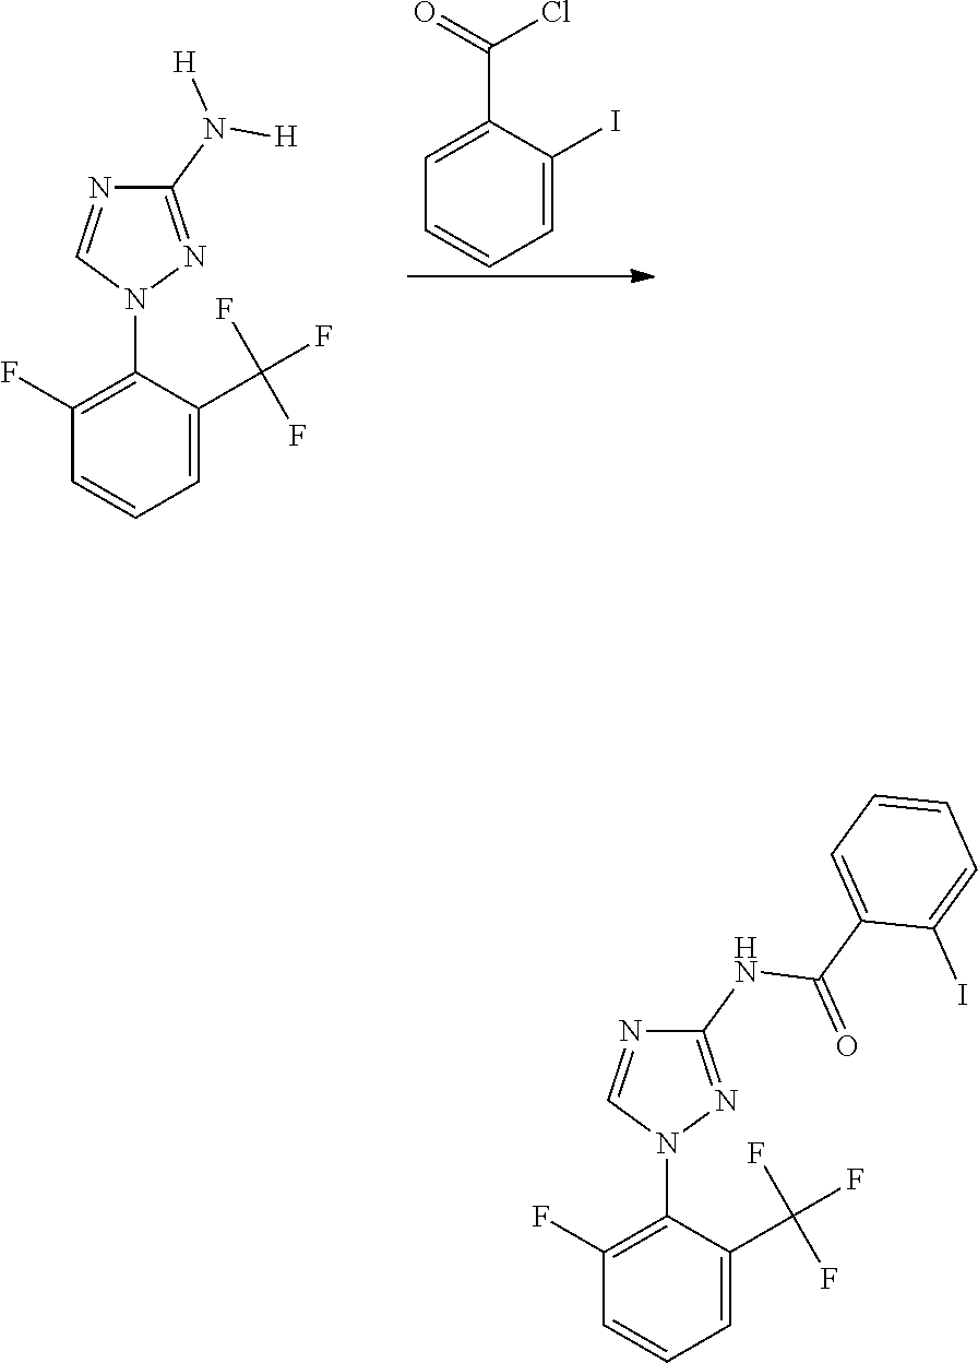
C1=C(C(=O)Cl)C(I)=CC=C1.C1(N([H])[H])=NN(C2=C(F)C=CC=C2C(F)(F)F)C=N1.C1(NC(=O)C2=CC=CC=C2I)=NN(C2=C(F)C=CC=C2C(F)(F)F)C=N1
